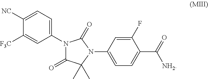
N1(C2=CC=C([NC])C([F3C])=C2)C(=O)C(C)(C)N(C2=CC=C(C(=O)[NH2])C(F)=C2)C1=O
